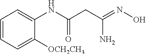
C1=CC=C([OCH2CH3])C(NC(CC(=NO)N)=O)=C1
